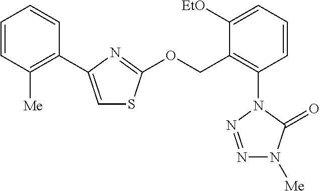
C1=CC([Me])=C(C2=CSC(OCC3=C(N4N=NN([Me])C4=O)C=CC=C3[EtO])=N2)C=C1
